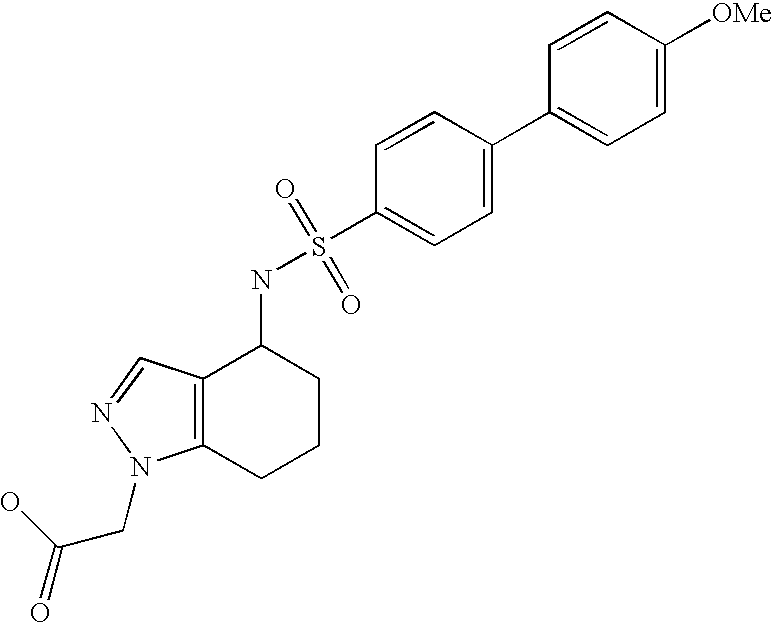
C1(C2=CC=C(S(NC3C4=C(CCC3)N(CC(=O)O)N=C4)(=O)=O)C=C2)=CC=C([OMe])C=C1
